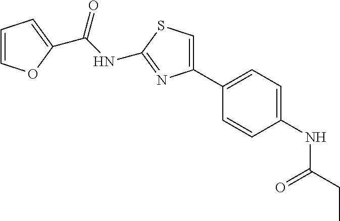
C(NC1=NC(C2=CC=C(NC(CC)=O)C=C2)=CS1)(=O)C1=CC=CO1
